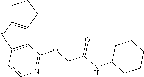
C12=C(SC3=C1CCC3)N=CN=C2OCC(=O)NC1CCCCC1
